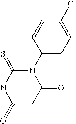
C1=C(Cl)C=CC(N2C(=O)CC(=O)NC2=S)=C1
